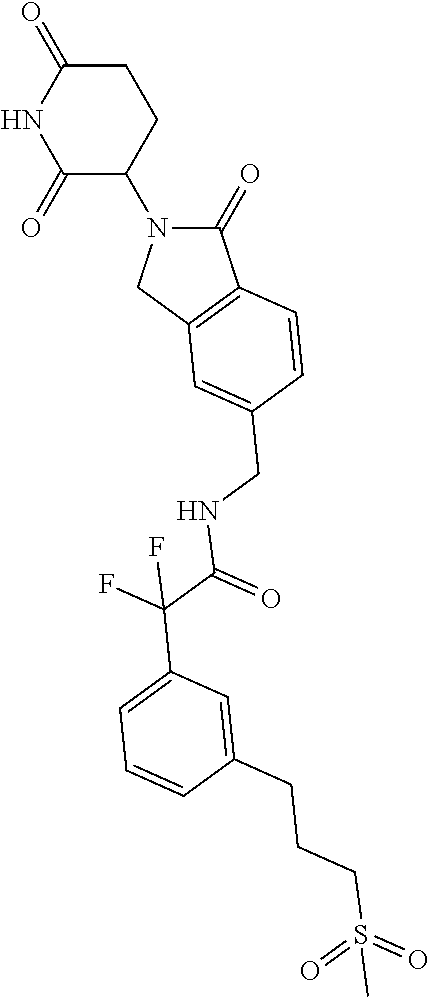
C1(=O)N(C2CCC(=O)NC2=O)CC2=C1C=CC(CNC(=O)C(F)(F)C1=CC=CC(CCCS(=O)(=O)C)=C1)=C2
